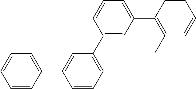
C1=CC(C2=CC(C3=CC(C4=C(C)C=CC=C4)=CC=C3)=CC=C2)=CC=C1
